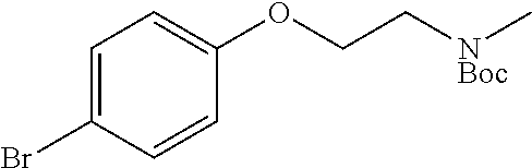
C1=C(Br)C=CC(OCC[NBoc]C)=C1
